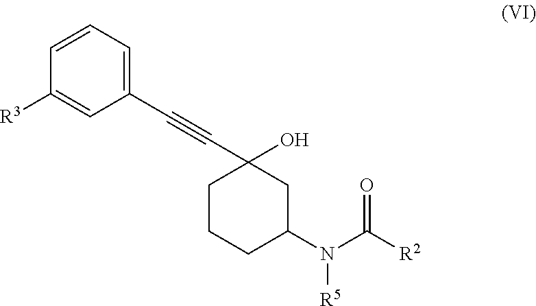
C1(C#CC2(O)CCCC(N(C([R2])=O)[R5])C2)=CC=CC([R3])=C1
